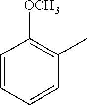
C1=CC=CC(C)=C1[OCH3]
